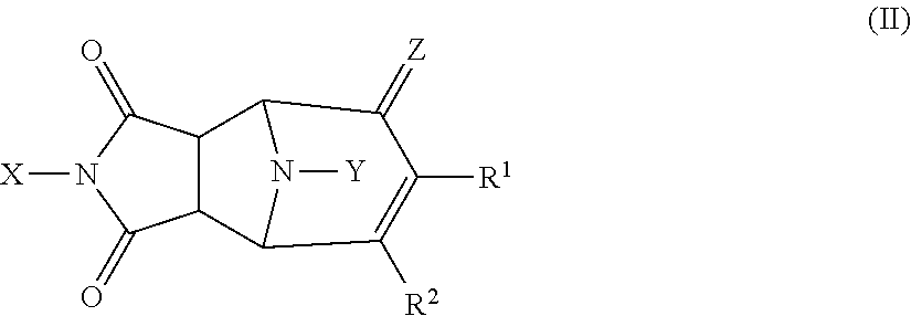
C12C(C(=O)N([X])C1=O)C1N([Y])C2C([R2])=C([R1])C1=[Z]
